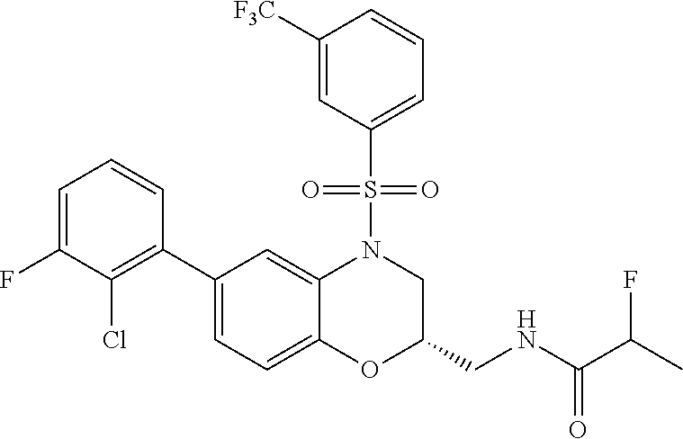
C1=C(F)C(Cl)=C(C2=CC=C3C(=C2)N(S(C2=CC=CC([F3C])=C2)(=O)=O)CC(CNC(=O)C(C)F)O3)C=C1
